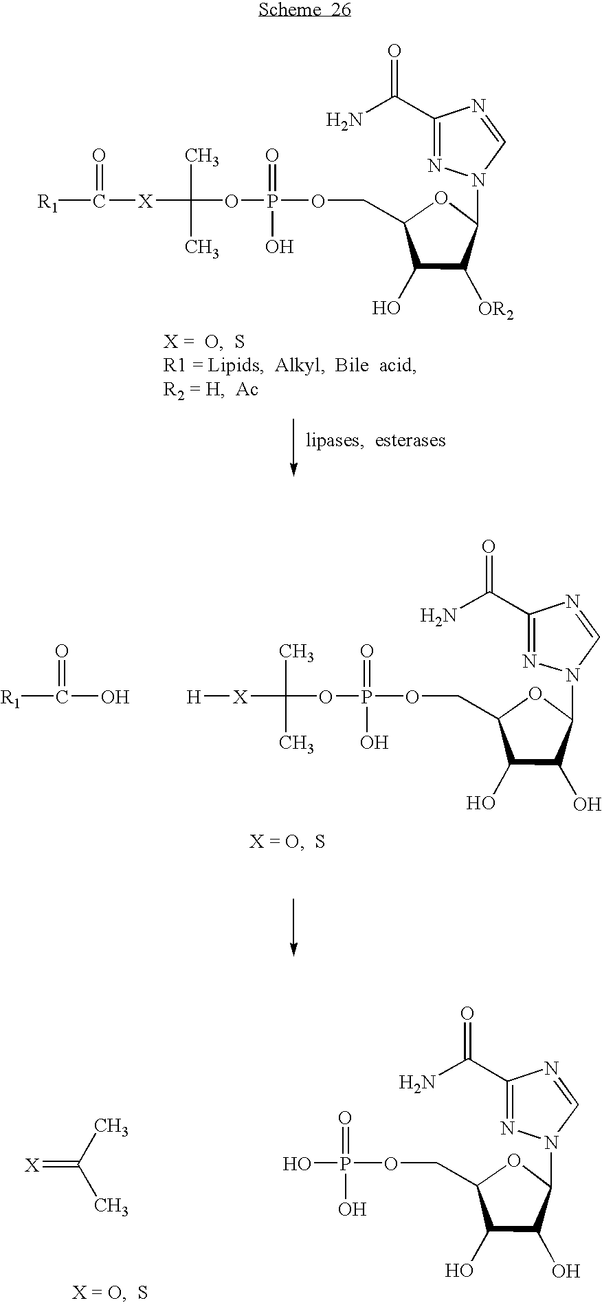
C1(C(N)=O)=NN(C2OC(COP(=O)(O)OC(C)([X]C([R1])=O)C)C(O)C2[OR2])C=N1.C1(C(N)=O)=NN(C2OC(COP(=O)(O)OC(C)([X][H])C)C(O)C2O)C=N1.[R1]C(=O)O.C1(C(N)=O)=NN(C2OC(COP(=O)(O)O)C(O)C2O)C=N1.[X]=C(C)C
